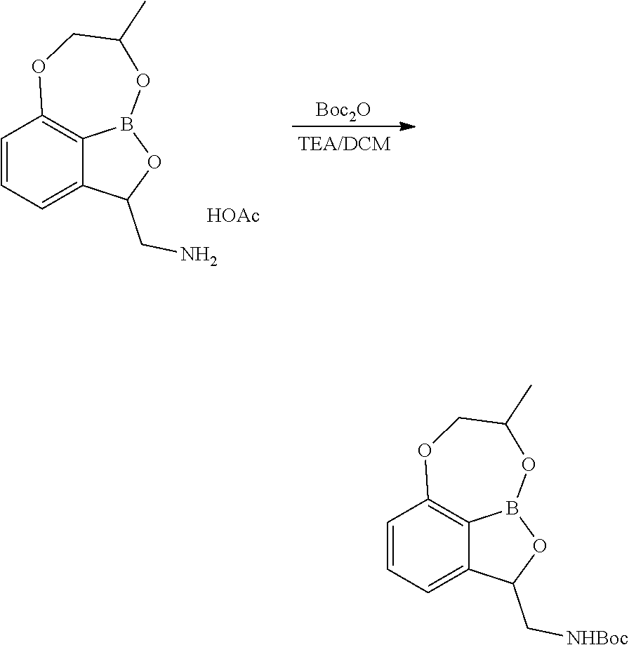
[Boc2O].C1=CC=C2C3=C1OCC(C)OB3OC2CN.[HOAc].C1=CC=C2C3=C1OCC(C)OB3OC2C[NHBoc]
